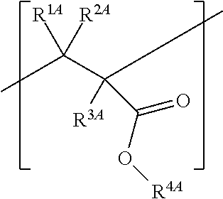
[R1A]C([R2A])(C)C(C)([R3A])C(O[R4A])=O
